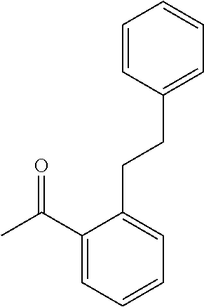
CC(C1=CC=CC=C1CCC1=CC=CC=C1)=O
